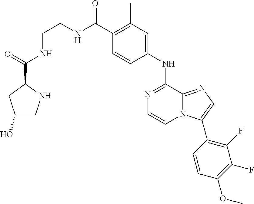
C1(C(NCCNC(C2CC(O)CN2)=O)=O)=C(C)C=C(NC2=NC=CN3C2=NC=C3C2=C(F)C(F)=C(OC)C=C2)C=C1
